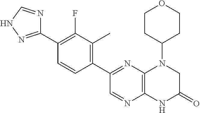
C12=C(N=C(C3=C(C)C(F)=C(C4=NNC=N4)C=C3)C=N1)N(C1CCOCC1)CC(=O)N2
